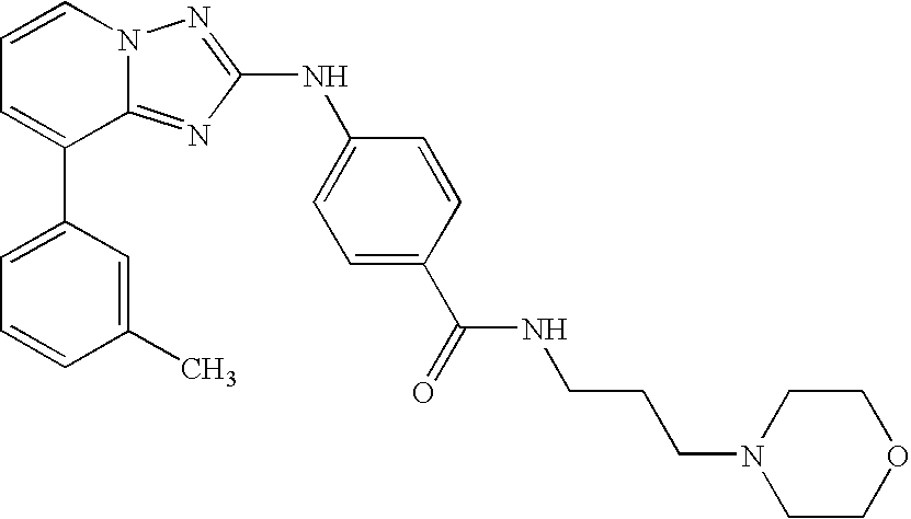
C1=C(C2=CC=CN3C2=NC(NC2=CC=C(C(=O)NCCCN4CCOCC4)C=C2)=N3)C=C(C)C=C1
